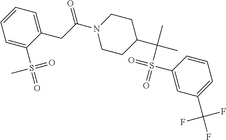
C1=CC=C(S(=O)(=O)C)C(CC(N2CCC(C(C)(C)S(=O)(=O)C3=CC(C(F)(F)F)=CC=C3)CC2)=O)=C1
